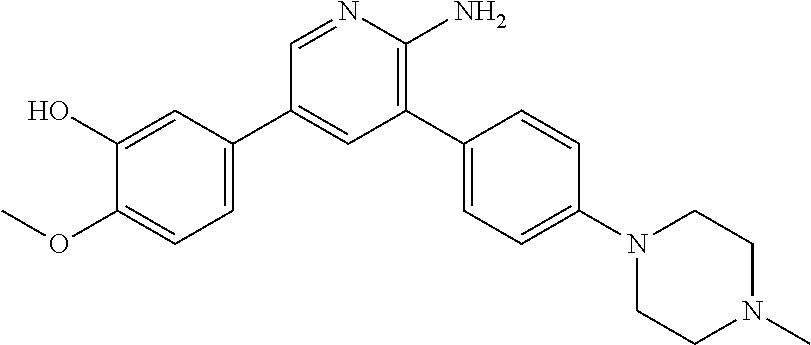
O(C)C1=CC=C(C2=CC(C3=CC=C(N4CCN(C)CC4)C=C3)=C(N)N=C2)C=C1O
